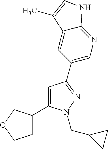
C1C(C2=CC(C3=CN=C4C(=C3)C(C)=CN4)=NN2CC2CC2)COC1
